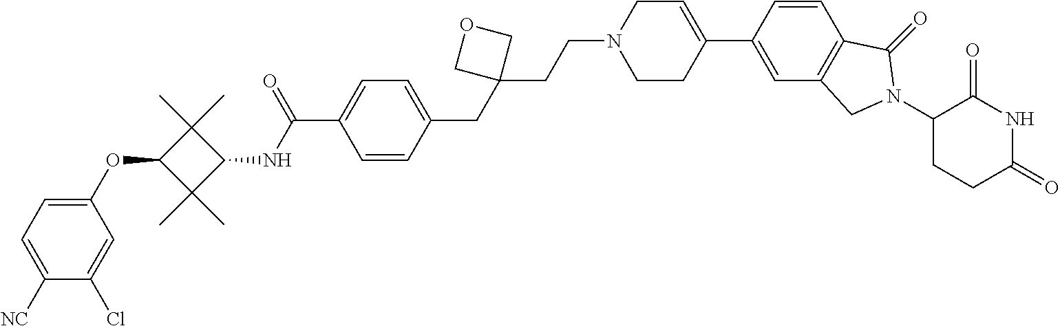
C1(OC2C(C)(C)C(NC(C3=CC=C(CC4(CCN5CCC(C6=CC7=C(C=C6)C(=O)N(C6CCC(=O)NC6=O)C7)=CC5)COC4)C=C3)=O)C2(C)C)=CC=C([NC])C(Cl)=C1
